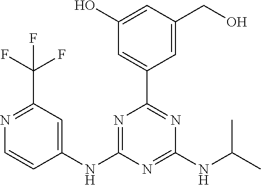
C1(NC2=CC(C(F)(F)F)=NC=C2)=NC(C2=CC(O)=CC(CO)=C2)=NC(NC(C)C)=N1
